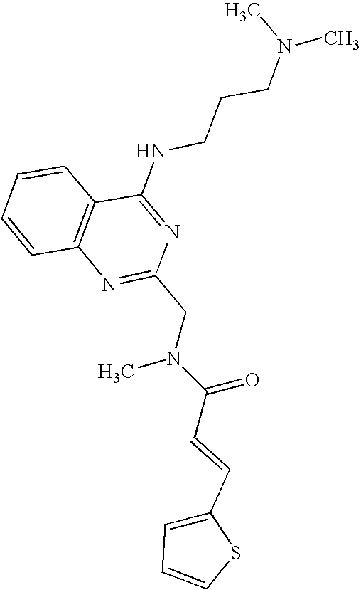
C1=CC2=C(C=C1)C(NCCCN(C)C)=NC(CN(C(C=CC1=CC=CS1)=O)C)=N2
